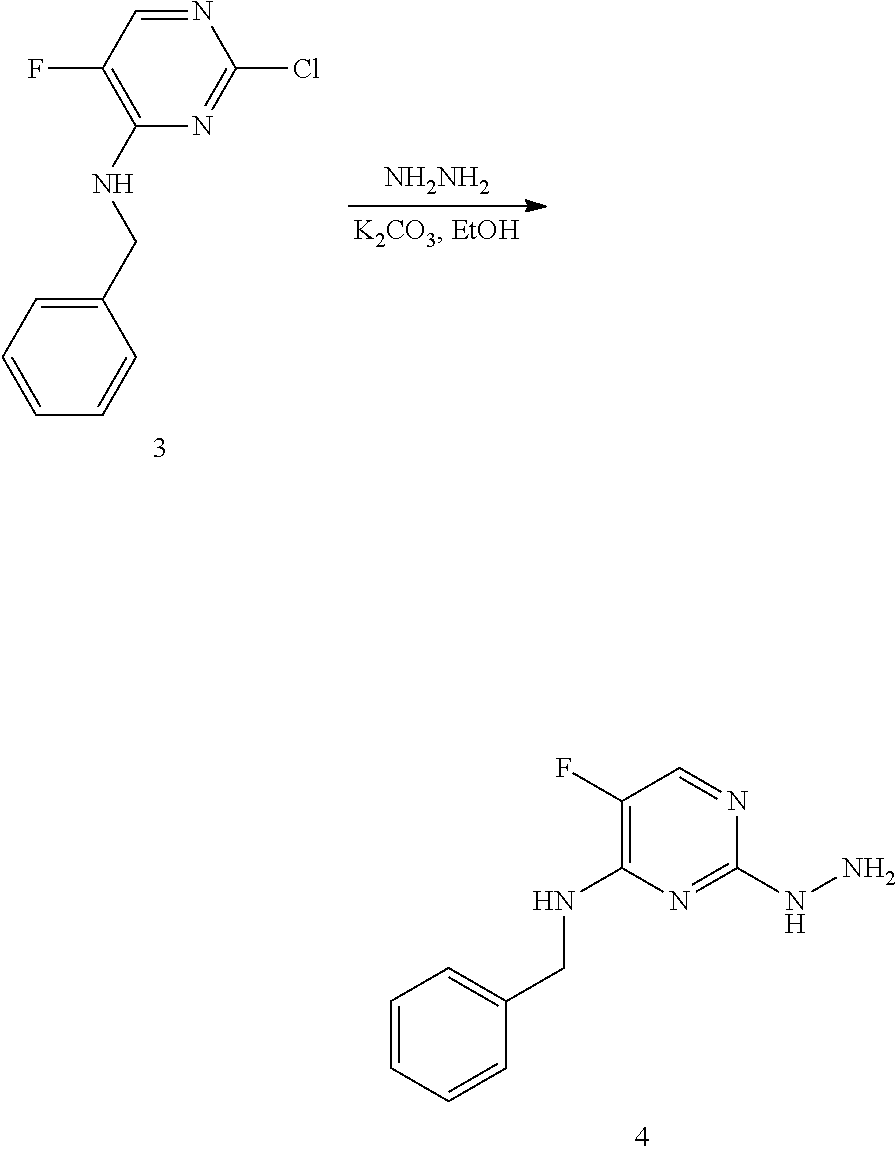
[NH2NH2].N(CC1=CC=CC=C1)C1=C(F)C=NC(Cl)=N1.C1=CC=CC(CNC2=C(F)C=NC(NN)=N2)=C1
